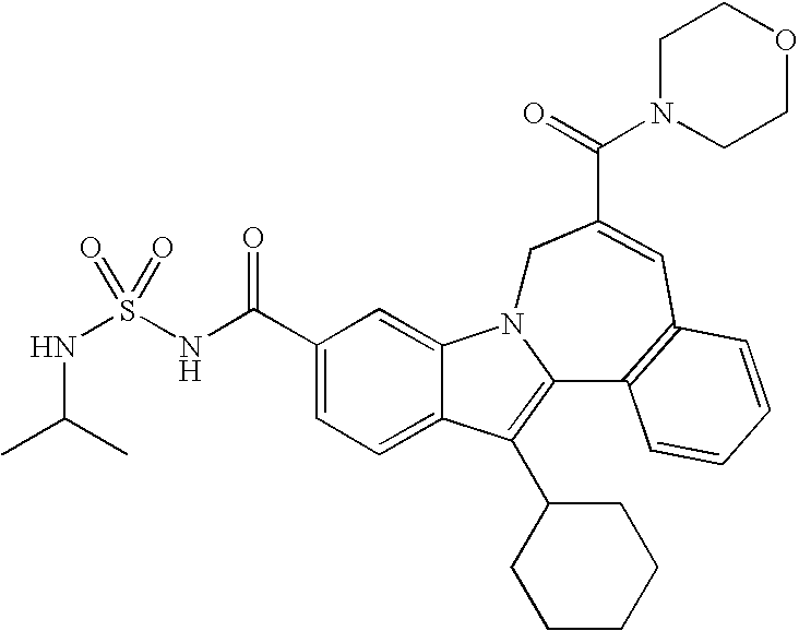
C1(C(NS(=O)(=O)NC(C)C)=O)=CC=C2C(=C1)N1C(=C2C2CCCCC2)C2=C(C=C(C(=O)N3CCOCC3)C1)C=CC=C2
